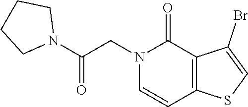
N1(C(CN2C(=O)C3=C(C=C2)SC=C3Br)=O)CCCC1
